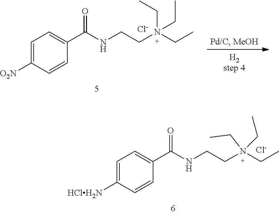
C1=C([O2N])C=CC(C(NCCN(CC)(CC)CC)=O)=C1.[Cl-].C1=C([HClH2N])C=CC(C(NCCN(CC)(CC)CC)=O)=C1.[Cl-]
